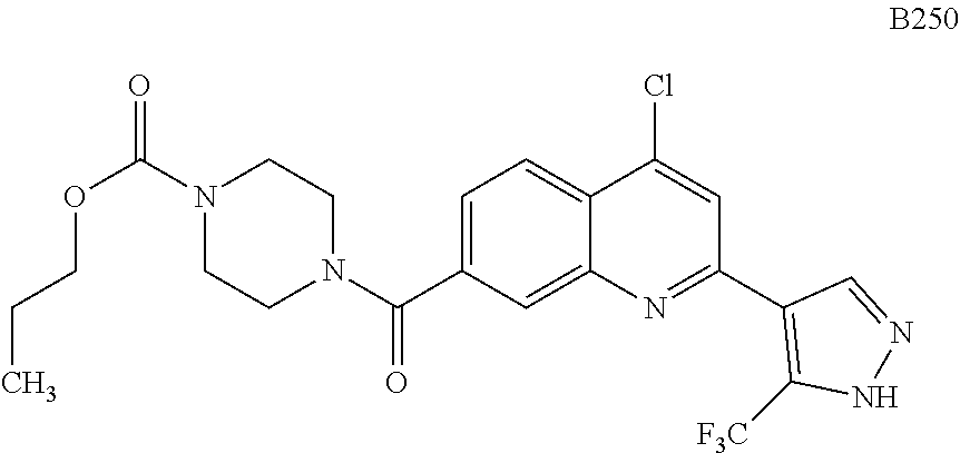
C1=C(C(N2CCN(C(=O)OCCC)CC2)=O)C=C2C(=C1)C(Cl)=CC(C1=C([F3C])NN=C1)=N2
